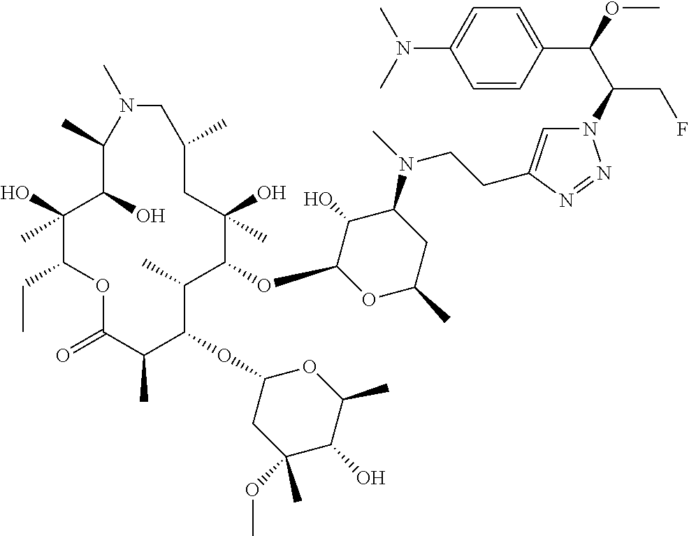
C1(O)(C)C(CC)OC(=O)C(C)C(OC2CC(OC)(C)C(O)C(C)O2)C(C)C(OC2OC(C)CC(N(C)CCC3=CN(C(C(OC)C4=CC=C(N(C)C)C=C4)CF)N=N3)C2O)C(O)(C)CC(C)CN(C)C(C)C1O
